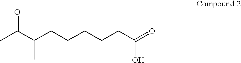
O=C(C(CCCCCC(=O)O)C)C
